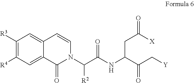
C1([R3])=C([R4])C=C2C(=C1)C=CN(C(C(NC(C(C[Y])=O)CC(=O)[X])=O)[R2])C2=O
